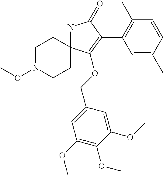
N1C2(C(OCC3=CC(OC)=C(OC)C(OC)=C3)=C(C3=C(C)C=CC(C)=C3)C1=O)CCN(OC)CC2
